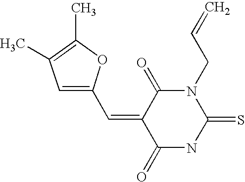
O=C1C(=CC2=CC(C)=C(C)O2)C(=O)NC(=S)N1CC=C
